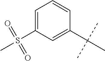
CC(C)(C)C1=CC(S(C)(=O)=O)=CC=C1
